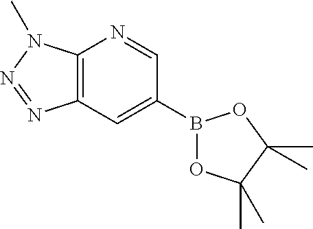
C12=C(C=C(B3OC(C)(C)C(C)(C)O3)C=N1)N=NN2C
